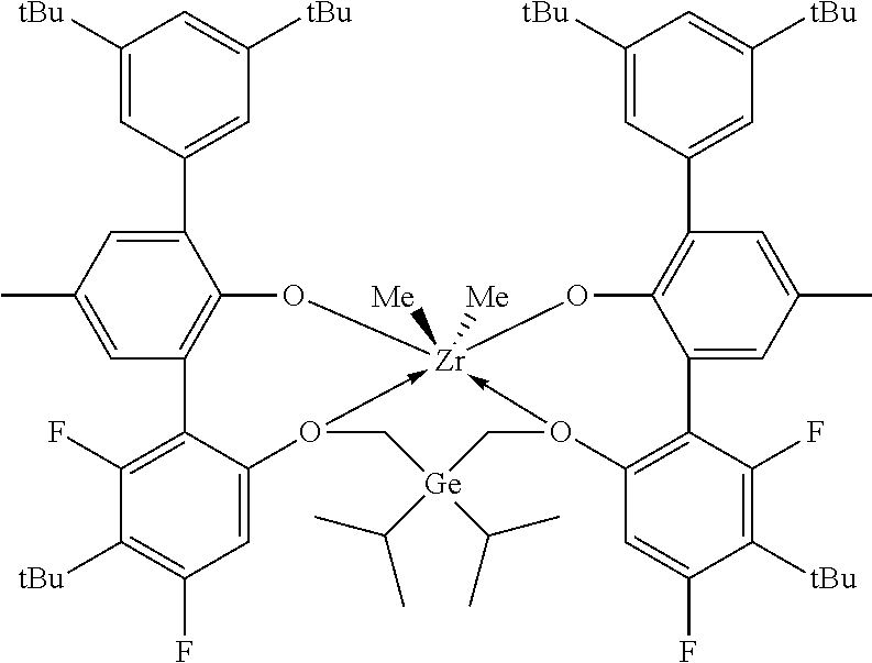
C1([tBu])=CC(C2=CC(C)=CC3=C2O[Zr]24([Me])([Me])-O(C5=CC(F)=C([tBu])C(F)=C35)C[Ge](C(C)C)(C(C)C)CO->2C2=C(C3=CC(C)=CC(C5=CC([tBu])=CC([tBu])=C5)=C3O4)C(F)=C([tBu])C(F)=C2)=CC([tBu])=C1
